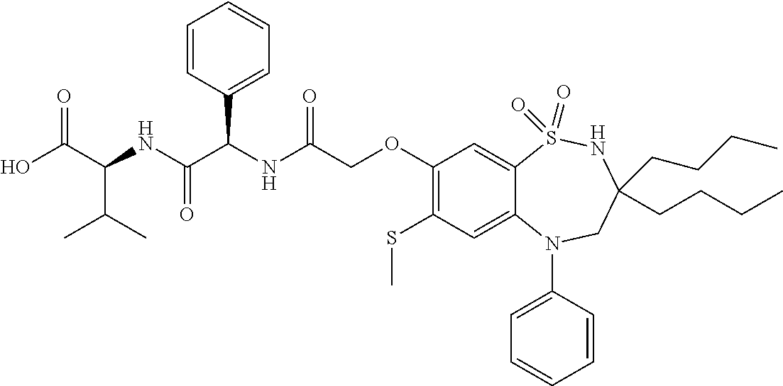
OC(C(NC(C(NC(COC1=C(SC)C=C2C(=C1)S(=O)(=O)NC(CCCC)(CCCC)CN2C1=CC=CC=C1)=O)C1=CC=CC=C1)=O)C(C)C)=O
